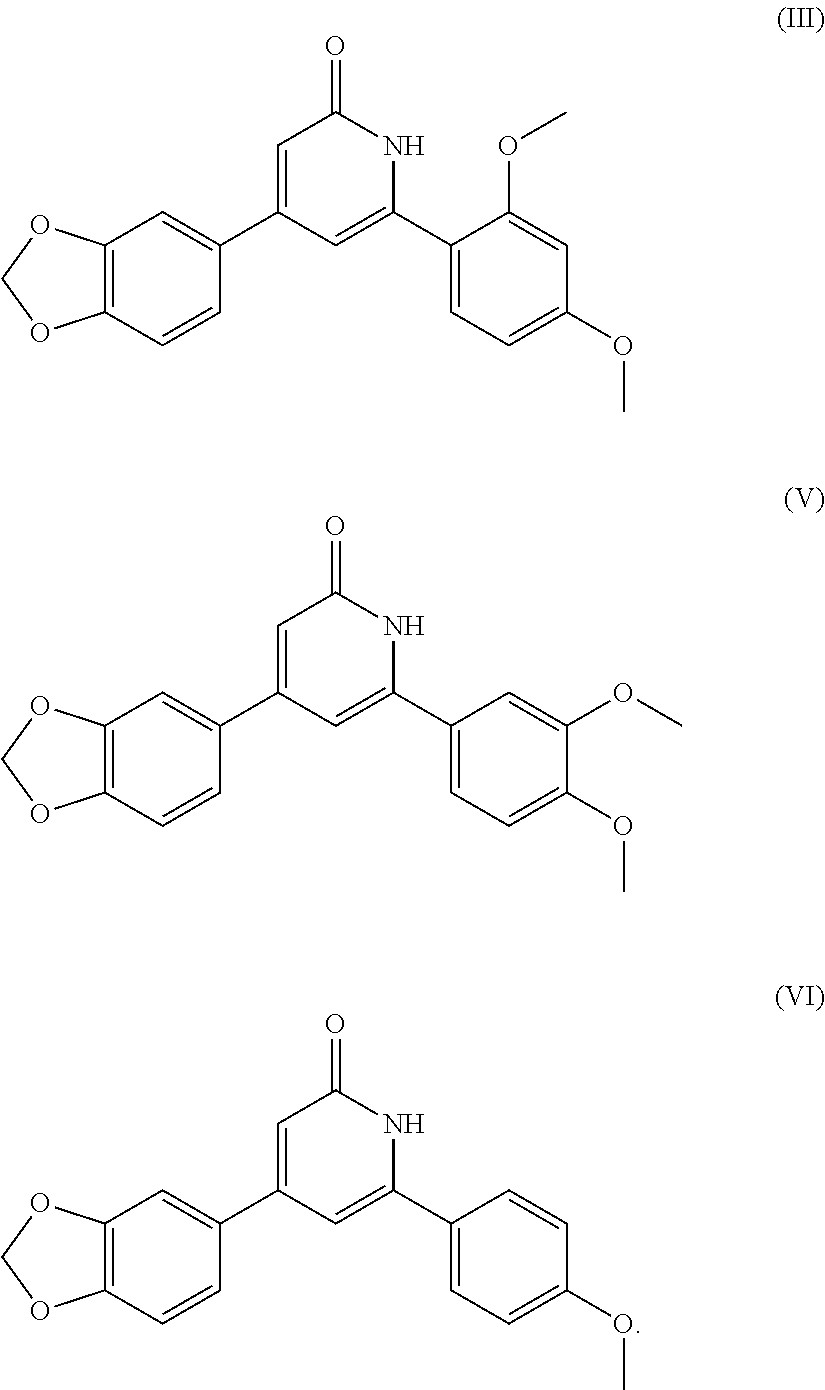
C12=C(C=C(C3=CC(=O)NC(C4=CC=C(OC)C=C4OC)=C3)C=C1)OCO2.C12=C(C=C(C3=CC(=O)NC(C4=CC=C(OC)C(OC)=C4)=C3)C=C1)OCO2.C12=C(C=C(C3=CC(=O)NC(C4=CC=C(OC)C=C4)=C3)C=C1)OCO2
